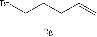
BrCCCC=C
